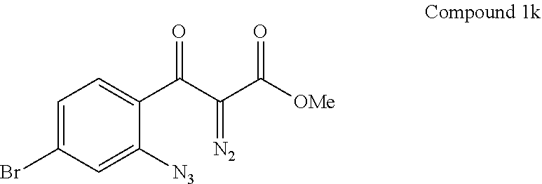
C1=C(Br)C=C([N3])C(C(C(C([OMe])=O)=[N2])=O)=C1
